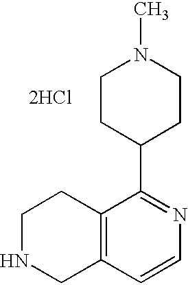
C12=C(C=CN=C1C1CCN(C)CC1)CNCC2.[2HCl]
